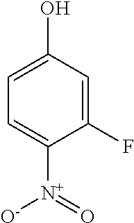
OC1=CC=C([N+]([O-])=O)C(F)=C1
